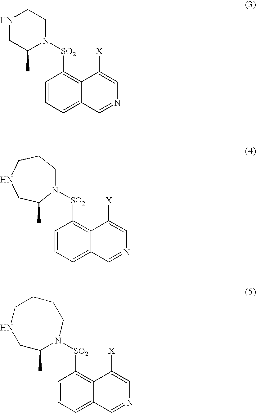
C1=CC=C2C(=C1[SO2]N1CCNCC1C)C([X])=CN=C2.C1=CC=C2C(=C1[SO2]N1CCCNCC1C)C([X])=CN=C2.C1=CC=C2C(=C1[SO2]N1CCCCNCC1C)C([X])=CN=C2
